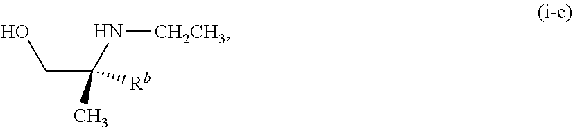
OCC(N[CH2CH3])([Rb])C
